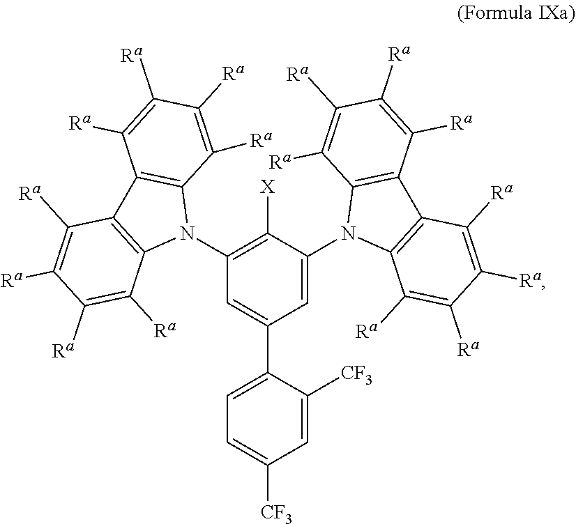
C1(N2C3=C(C4=C2C([Ra])=C([Ra])C([Ra])=C4[Ra])C([Ra])=C([Ra])C([Ra])=C3[Ra])=C([X])C(N2C3=C(C4=C2C([Ra])=C([Ra])C([Ra])=C4[Ra])C([Ra])=C([Ra])C([Ra])=C3[Ra])=CC(C2=CC=C([CF3])C=C2[CF3])=C1
